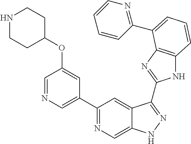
C1(C2=NC=C3C(=C2)C(C2=NC4=C(N2)C=CC=C4C2=NC=CC=C2)=NN3)=CN=CC(OC2CCNCC2)=C1
